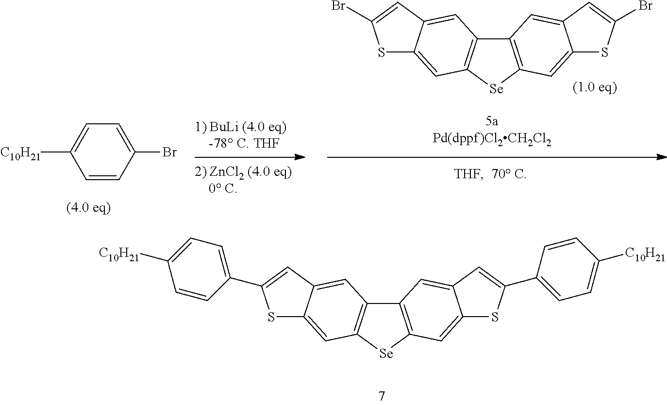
S1C2=CC3=C(C=C2C=C1Br)C1=C([Se]3)C=C2C(=C1)C=C(Br)S2.C1=CC(Br)=CC=C1[C10H21].S1C2=CC3=C(C=C2C=C1C1=CC=C([C10H21])C=C1)C1=C([Se]3)C=C2C(=C1)C=C(C1=CC=C([C10H21])C=C1)S2
